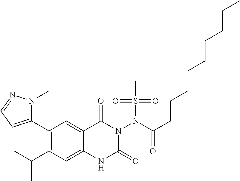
C1(C2=CC=NN2C)=C(C(C)C)C=C2C(=C1)C(=O)N(N(C(CCCCCCCCC)=O)S(=O)(=O)C)C(=O)N2
